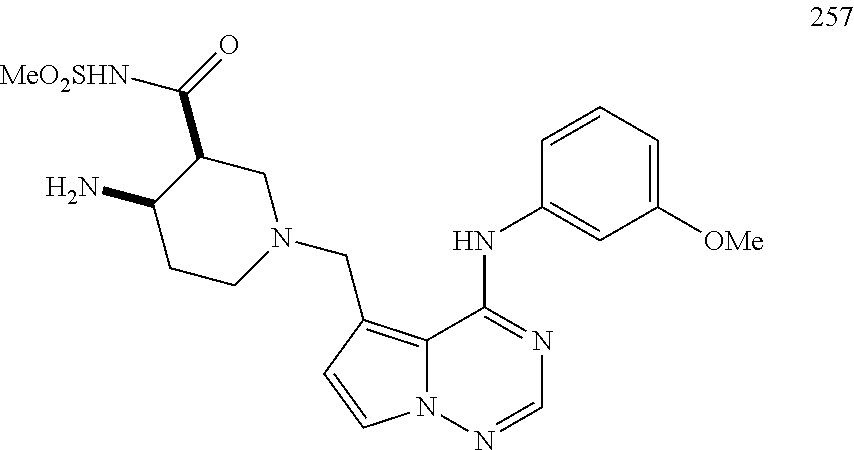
N12C(=C(CN3CCC(N)C(C(=O)[MeO2SHN])C3)C=C1)C(NC1=CC([OMe])=CC=C1)=NC=N2
